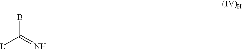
[L]C(=N)B.[(IV)H]
